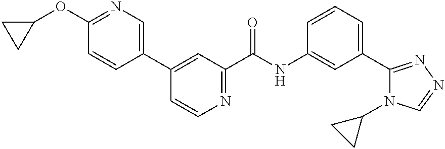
C1(OC2CC2)=NC=C(C2=CC(C(NC3=CC(C4=NN=CN4C4CC4)=CC=C3)=O)=NC=C2)C=C1
